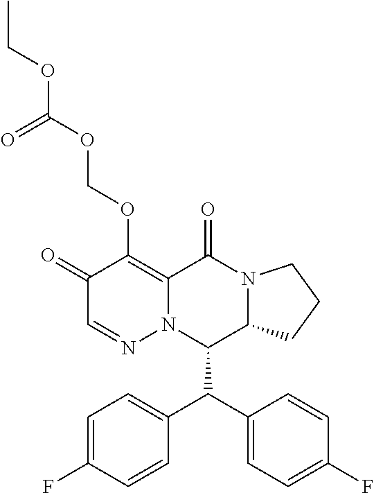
C1=C(F)C=CC(C(C2=CC=C(F)C=C2)C2C3N(C(=O)C4=C(OCOC(OCC)=O)C(=O)C=NN24)CCC3)=C1
